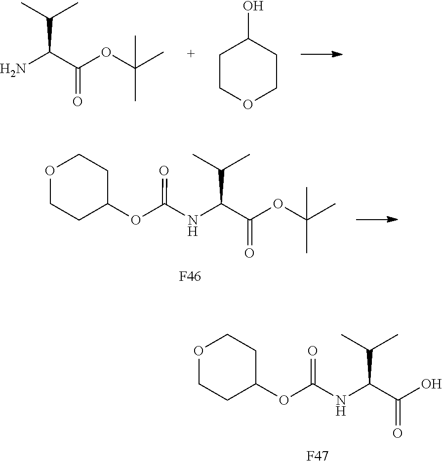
C1COCCC1O.NC(C(OC(C)(C)C)=O)C(C)C.N(C(C(OC(C)(C)C)=O)C(C)C)C(OC1CCOCC1)=O.[F46].N(C(C(O)=O)C(C)C)C(OC1CCOCC1)=O.[F47]
